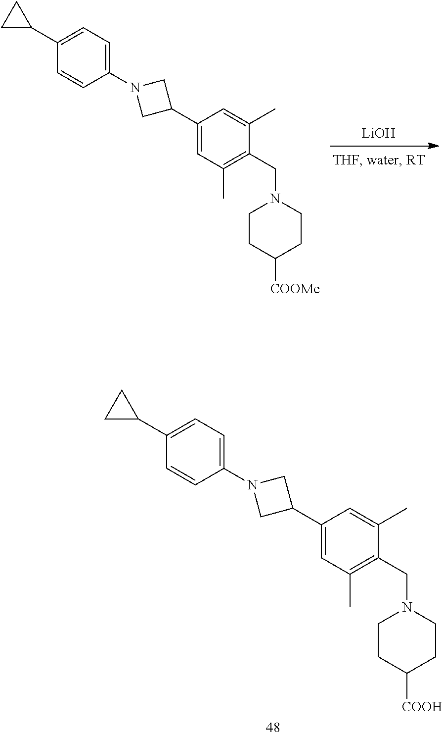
[LiOH].C1=C(C2CN(C3=CC=C(C4CC4)C=C3)C2)C=C(C)C(CN2CCC([COOMe])CC2)=C1C.C1=C(C2CN(C3=CC=C(C4CC4)C=C3)C2)C=C(C)C(CN2CCC([COOH])CC2)=C1C
